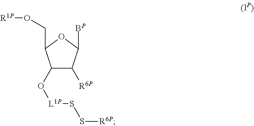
C1(O[L1P]SS[R6P])C([R6P])C([BP])OC1CO[R1P]
